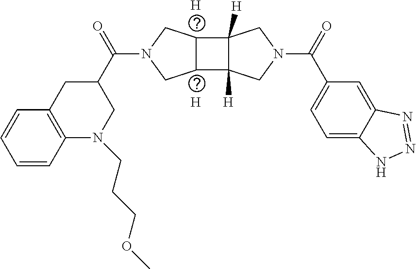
[H].[H].C1C(C(N2CC3C(C4([H])C3([H])CN(C(C3=CC=C5C(=C3)N=NN5)=O)C4)C2)=O)CN(CCCOC)C2=C1C=CC=C2
